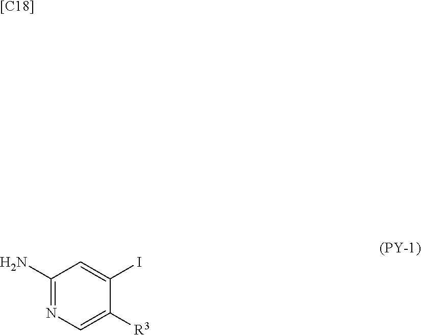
C1(N)=NC=C([R3])C(I)=C1.[[C18]]
